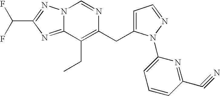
N12C(=NC(C(F)F)=N1)C(CC)=C(CC1=CC=NN1C1=CC=CC(C#N)=N1)N=C2
